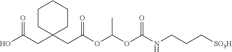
C1CC(CC(O)=O)(CC(OC(OC(NCCC[SO3H])=O)C)=O)CCC1
